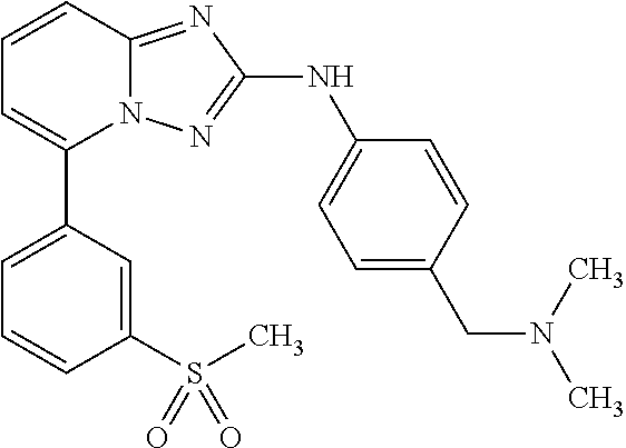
C1(C2=CC=CC(S(C)(=O)=O)=C2)=CC=CC2=NC(NC3=CC=C(CN(C)C)C=C3)=NN12
